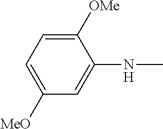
C1([OMe])=CC=C([MeO])C=C1NC
